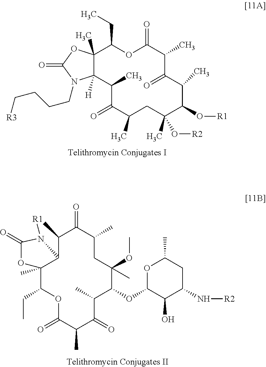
C12([H])C(C)(OC(=O)N1CCCC[R3])C(CC)OC(=O)C(C)C(=O)C(C)C(O[R1])C(C)(O[R2])CC(C)C(=O)C2C.C1(C)C2C(C)(C(CC)OC(=O)C(C)C(=O)C(C)C(OC3C(O)C(N[R2])CC(C)O3)C(OC)(C)CC(C)C1=O)OC(=O)N2[R1]
